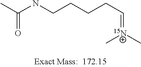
CC(NCCCCC=[15N+](C)C)=O
